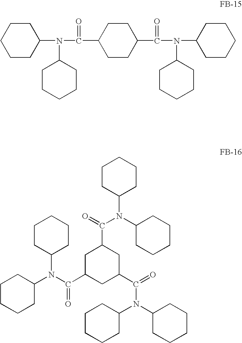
C(=O)(N(C1CCCCC1)C1CCCCC1)C1CCC(C(=O)N(C2CCCCC2)C2CCCCC2)CC1.C1C(C(=O)N(C2CCCCC2)C2CCCCC2)CC(C(N(C2CCCCC2)C2CCCCC2)=O)CC1C(N(C1CCCCC1)C1CCCCC1)=O
